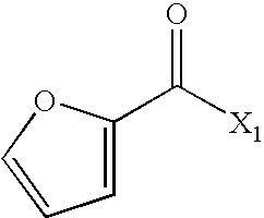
C([X1])(=O)C1=CC=CO1
